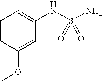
N(S(N)(=O)=O)C1=CC=CC(OC)=C1
